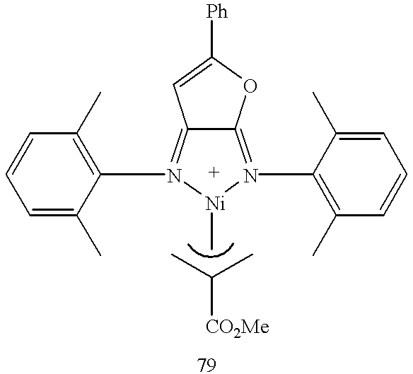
C12=N(C3=C(C)C=CC=C3C)[Ni](C)N(C3=C(C)C=CC=C3C)=C1C=C([Ph])O2.CC(C)[CO2Me]
